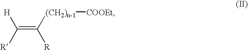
C(=C([(CH2)n-1][COOEt])[R])([R])[H]
